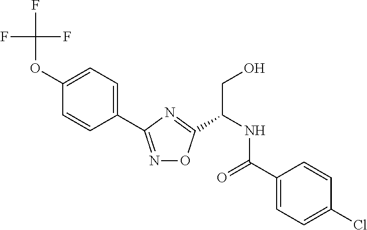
FC(F)(F)OC1=CC=C(C2=NOC(C(NC(C3=CC=C(Cl)C=C3)=O)CO)=N2)C=C1
